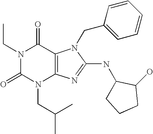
N1(CC)C(=O)N(CC(C)C)C2=C(C1=O)N(CC1=CC=CC=C1)C(NC1CCCC1O)=N2
